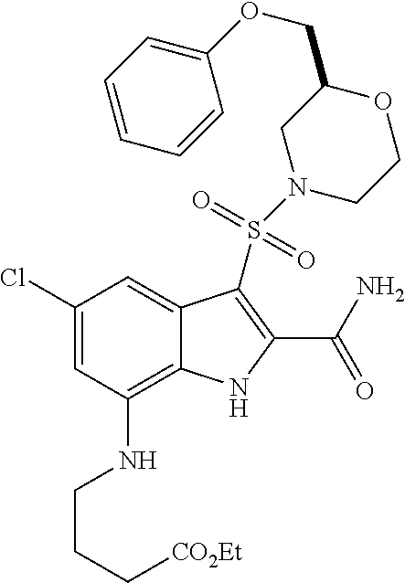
C1(Cl)=CC(NCCC[CO2Et])=C2C(=C1)C(S(N1CCOC(COC3=CC=CC=C3)C1)(=O)=O)=C(C(N)=O)N2
